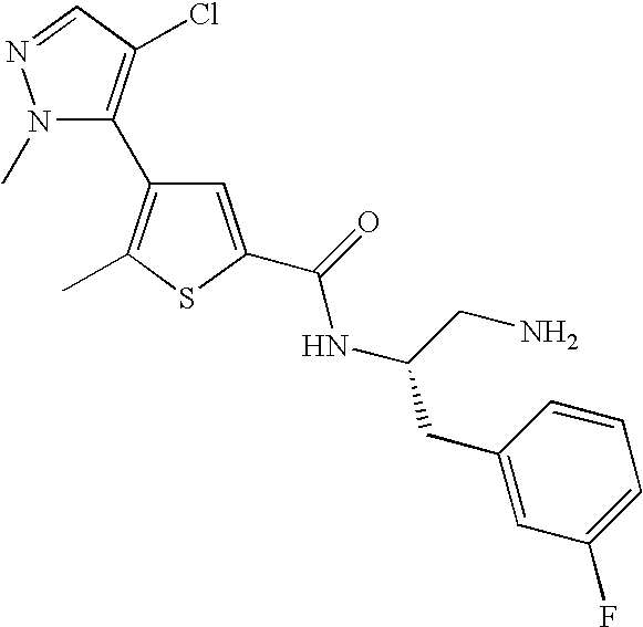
N1(C)C(C2=C(C)SC(C(NC(CN)CC3=CC(F)=CC=C3)=O)=C2)=C(Cl)C=N1
